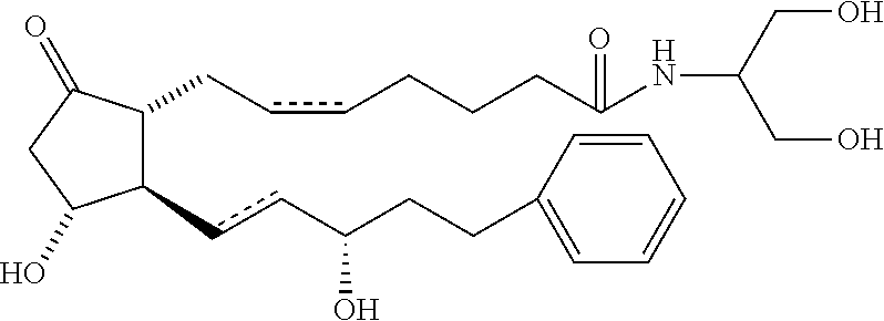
C1(CccCCCC(NC(CO)CO)=O)C(=O)CC(O)C1ccC(CCC1=CC=CC=C1)O
